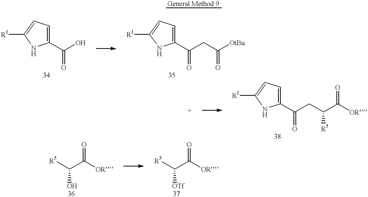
C1=C(C(O)=O)NC([R1])=C1.C1=C(C(CC([OtBu])=O)=O)NC([R1])=C1.[R5]C(C([OR])=O)O.C1=C(C(CC(C([OR])=O)[R5])=O)NC([R1])=C1.[R5]C(C([OR])=O)[OTf]
